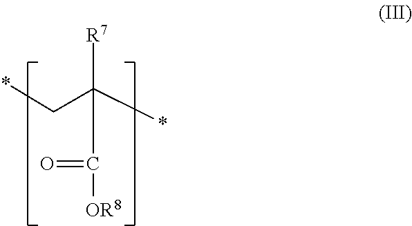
*CC(*)([R7])C([OR8])=O
